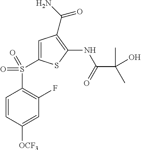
C1=C(S(C2=C(F)C=C([OCF3])C=C2)(=O)=O)SC(NC(C(O)(C)C)=O)=C1C(N)=O
